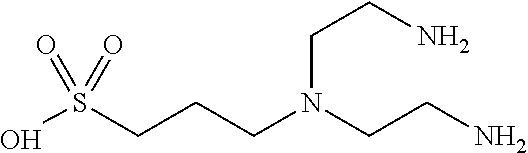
OS(CCCN(CCN)CCN)(=O)=O
